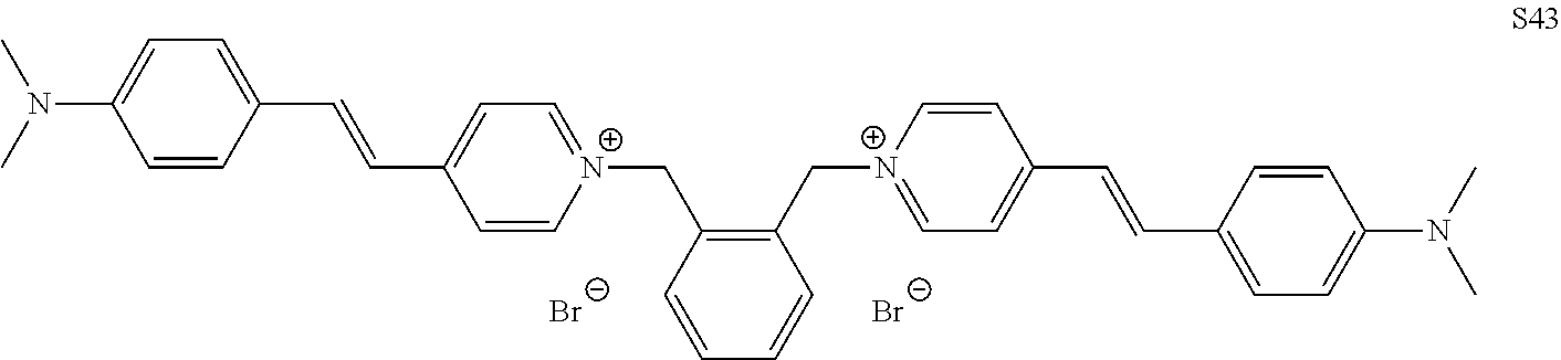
N(C1=CC=C(C=CC2=CC=[N+](CC3=C(C[N+]4=CC=C(C=CC5=CC=C(N(C)C)C=C5)C=C4)C=CC=C3)C=C2)C=C1)(C)C.[Br-].[Br-]
